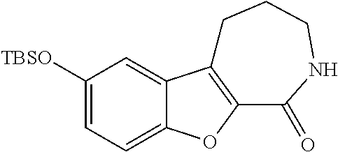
C1([TBSO])=CC=C2C(=C1)C1=C(O2)C(=O)NCCC1
